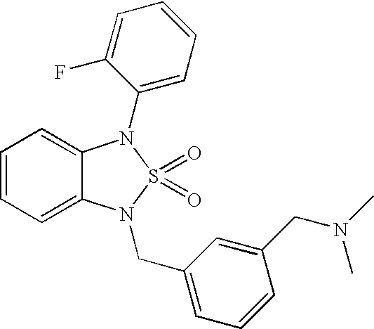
C1=CC=C2C(=C1)N(C1=CC=CC=C1F)S(=O)(=O)N2CC1=CC=CC(CN(C)C)=C1
